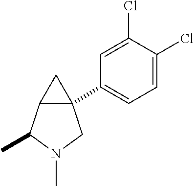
C12(C3=CC=C(Cl)C(Cl)=C3)C(C(C)N(C)C1)C2
